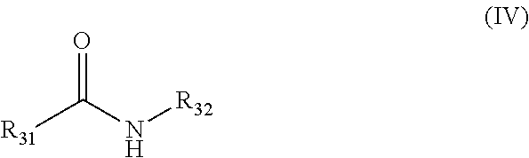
O=C(N[R32])[R31]
